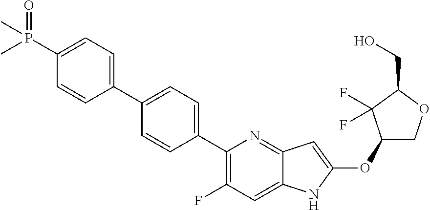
C1(OC2=CC3=NC(C4=CC=C(C5=CC=C(P(C)(=O)C)C=C5)C=C4)=C(F)C=C3N2)COC(CO)C1(F)F
